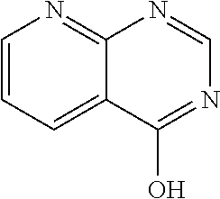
C1=CC=C2C(=N1)N=CN=C2O
